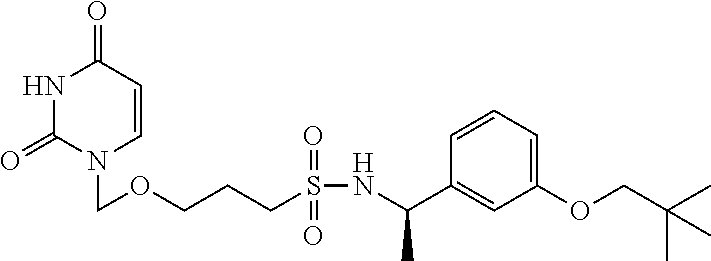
N1C(=O)N(COCCCS(NC(C2=CC(OCC(C)(C)C)=CC=C2)C)(=O)=O)C=CC1=O
